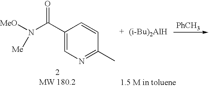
C1(C(N([MeO])[Me])=O)=CN=C(C)C=C1.[(i-Bu)2AlH].[PhCH3]
